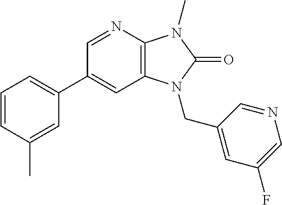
C1(C2=CC=CC(C)=C2)=CC2=C(N=C1)N(C)C(=O)N2CC1=CC(F)=CN=C1
